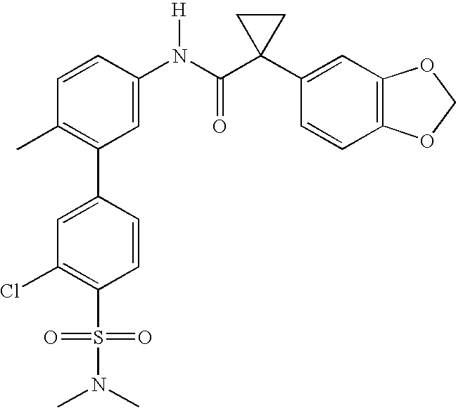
C1(N(C(C2(C3=CC4=C(C=C3)OCO4)CC2)=O)[H])=CC(C2=CC(Cl)=C(S(=O)(=O)N(C)C)C=C2)=C(C)C=C1
